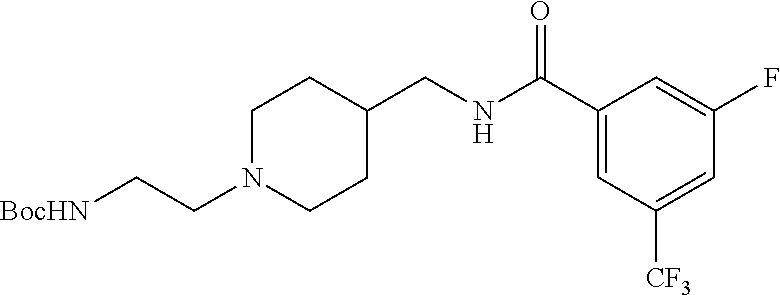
C1N(CC[BocHN])CCC(CNC(=O)C2=CC([CF3])=CC(F)=C2)C1
